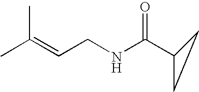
CC(=CCNC(C1CC1)=O)C
